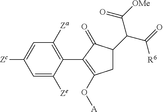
C1=C([Zc])C=C([Ze])C(C2=C(O[A])CC(C(C(=O)[R6])C([OMe])=O)C2=O)=C1[Za]
